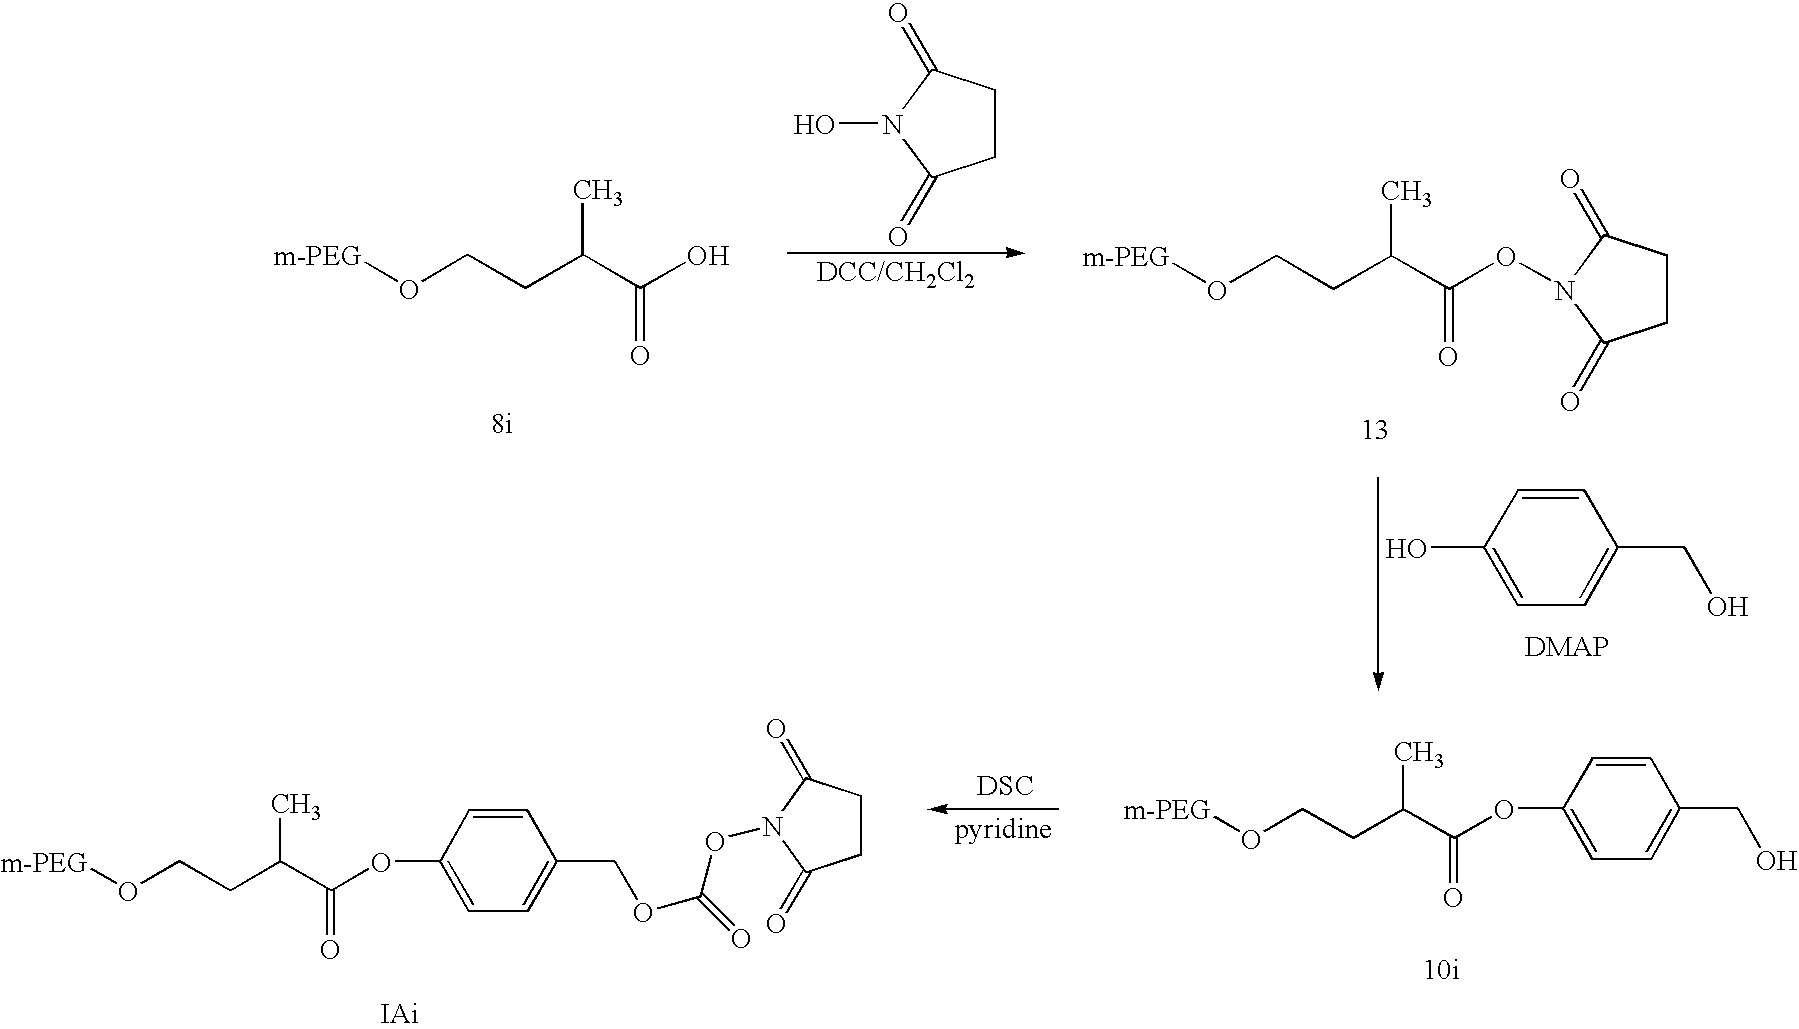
[m-PEG]OCCC(C(OC1=CC=C(CO)C=C1)=O)C.[DSC].[m-PEG]OCCC(C(OC1=CC=C(COC(=O)ON2C(=O)CCC2=O)C=C1)=O)C.[m-PEG]OCCC(C(O)=O)C.C1CC(=O)N(O)C1=O.[m-PEG]OCCC(C(ON1C(=O)CCC1=O)=O)C.C1=CC(O)=CC=C1CO
